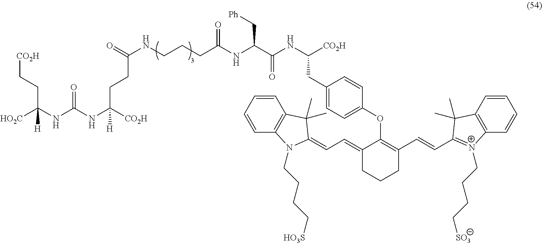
[HO2C]C(NC(NC([CO2H])([H])CCC(NCCCC(NC(C(NC([CO2H])CC1=CC=C(OC2=C(C=CC3=[N+](CCCC[SO3])C4=C(C3(C)C)C=CC=C4)CCCC2=CC=C2C(C)(C)C3=C(N2CCCC[HO3S])C=CC=C3)C=C1)=O)C[Ph])=O)=O)=O)([H])CC[CO2H]
